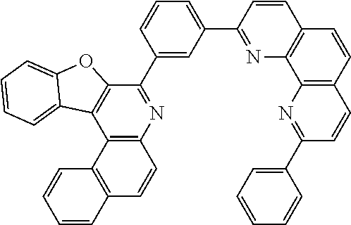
C12=C(N=C(C3=CC(C4=NC5=C(C=C4)C=CC4=C5N=C(C5=CC=CC=C5)C=C4)=CC=C3)C3=C1C1=CC=CC=C1O3)C=CC1=C2C=CC=C1
